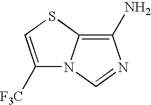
C1([F3C])=CSC2=C(N)N=CN12
